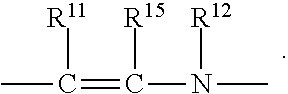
CC(=C(N([R12])C)[R15])[R11]
